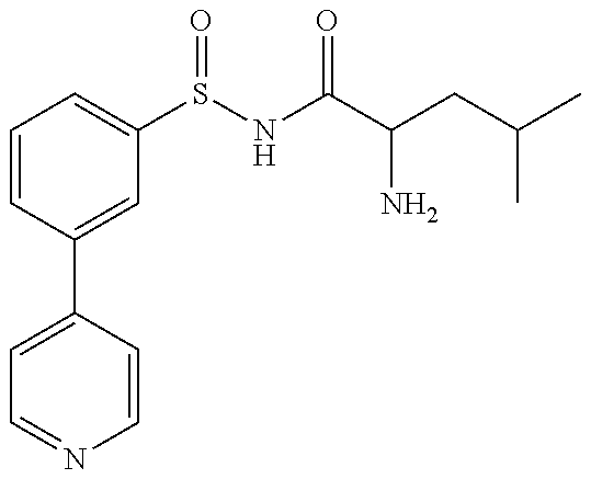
C1=CC(C2=CC=NC=C2)=CC(S(NC(C(CC(C)C)N)=O)=O)=C1
